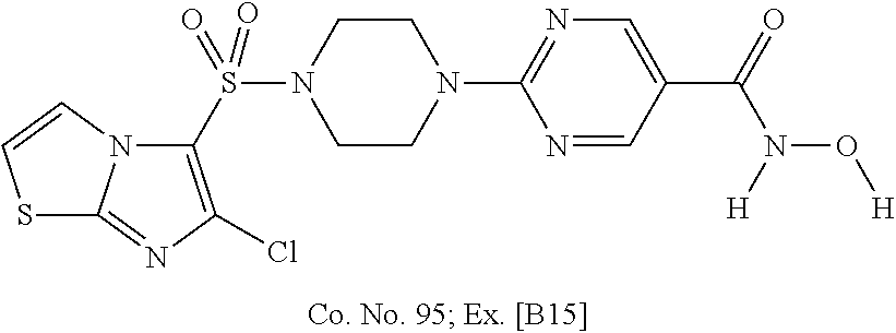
C1N(S(=O)(C2=C(Cl)N=C3N2C=CS3)=O)CCN(C2=NC=C(C(N(O[H])[H])=O)C=N2)C1
